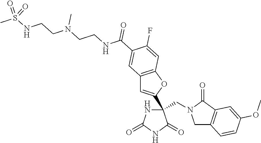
C(C1(C2=CC3=C(O2)C=C(F)C(C(NCCN(CCNS(C)(=O)=O)C)=O)=C3)NC(=O)NC1=O)N1CC2=C(C1=O)C=C(OC)C=C2
